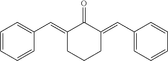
C1=CC=CC(C=C2C(=O)C(=CC3=CC=CC=C3)CCC2)=C1
